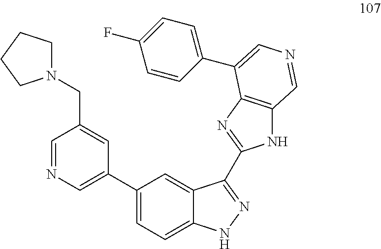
C1=NC=C(C2=CC=C3C(=C2)C(C2=NC4=C(N2)C=NC=C4C2=CC=C(F)C=C2)=NN3)C=C1CN1CCCC1
